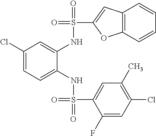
C1(Cl)=CC=C(NS(=O)(C2=CC(C)=C(Cl)C=C2F)=O)C(NS(=O)(C2=CC3=C(O2)C=CC=C3)=O)=C1
